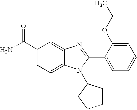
NC(C1=CC=C2C(=C1)N=C(C1=CC=CC=C1OCC)N2C1CCCC1)=O
